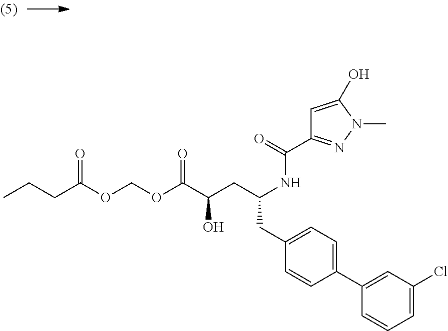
O=C(C(CC(NC(C1=NN(C)C(O)=C1)=O)CC1=CC=C(C2=CC(Cl)=CC=C2)C=C1)O)OCOC(=O)CCC
